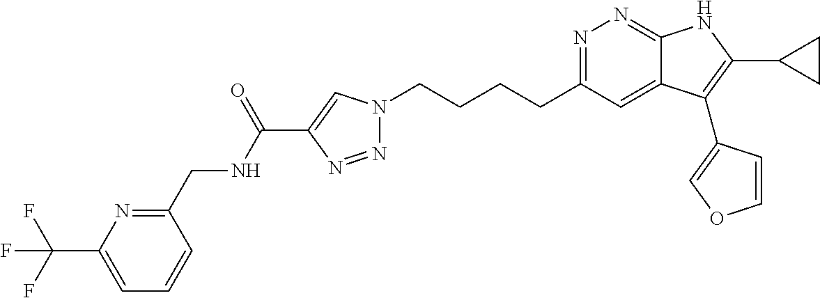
N1=C(CCCCN2N=NC(C(NCC3=NC(C(F)(F)F)=CC=C3)=O)=C2)C=C2C(=N1)NC(C1CC1)=C2C1=COC=C1
